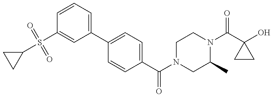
C1(S(C2=CC(C3=CC=C(C(N4CC(C)N(C(C5(O)CC5)=O)CC4)=O)C=C3)=CC=C2)(=O)=O)CC1
